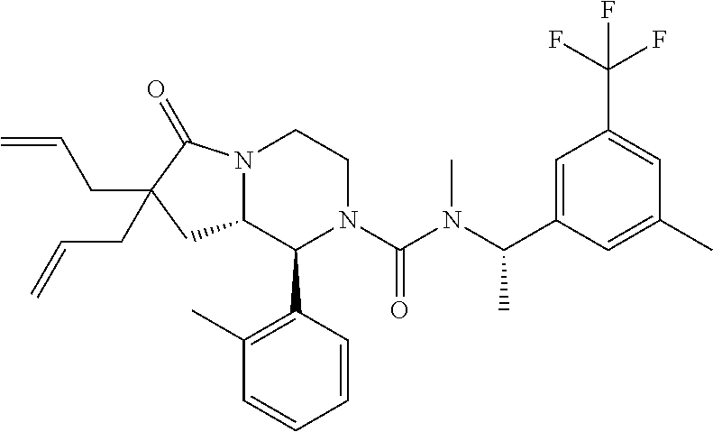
C1=C(C(N(C(N2C(C3=C(C)C=CC=C3)C3N(CC2)C(=O)C(CC=C)(CC=C)C3)=O)C)C)C=C(C)C=C1C(F)(F)F
